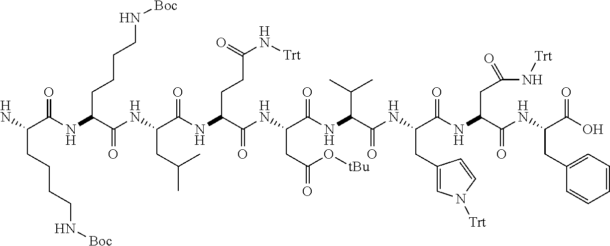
NC(C(NC(C(NC(C(=O)NC(C(NC(C(NC(C(NC(C(NC(C(NC(C(O)=O)CC1=CC=CC=C1)=O)CC(N[Trt])=O)=O)CC1=CN([Trt])C=C1)=O)C(C)C)=O)CC(=O)O[tBu])=O)CCC(N[Trt])=O)CC(C)C)=O)CCCCN[Boc])=O)CCCCN[Boc]
